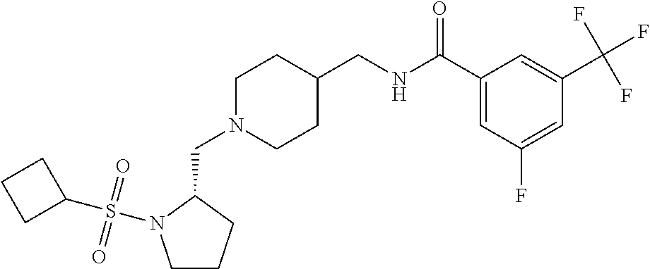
C(N1CCC(CNC(C2=CC(F)=CC(C(F)(F)F)=C2)=O)CC1)C1N(S(C2CCC2)(=O)=O)CCC1
